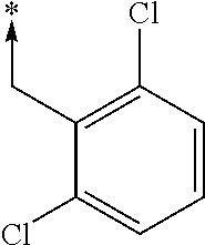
C1(C->*)=C(Cl)C=CC=C1Cl
